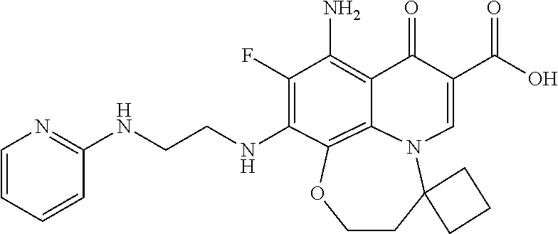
N(CCNC1=C(F)C(N)=C2C(=O)C(C(=O)O)=CN3C4(CCOC1=C23)CCC4)C1=NC=CC=C1
